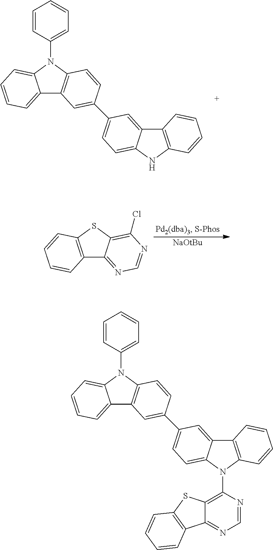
C1=CC(N2C3=C(C4=CC=CC=C42)C=C(C2=CC=C4C(=C2)C2=C(N4)C=CC=C2)C=C3)=CC=C1.C12=C(SC3=C(Cl)N=CN=C13)C=CC=C2.[NaOtBu].C1=CC(N2C3=C(C4=CC=CC=C42)C=C(C2=CC=C4C(=C2)C2=C(N4C4=C5C(=NC=N4)C4=C(S5)C=CC=C4)C=CC=C2)C=C3)=CC=C1
